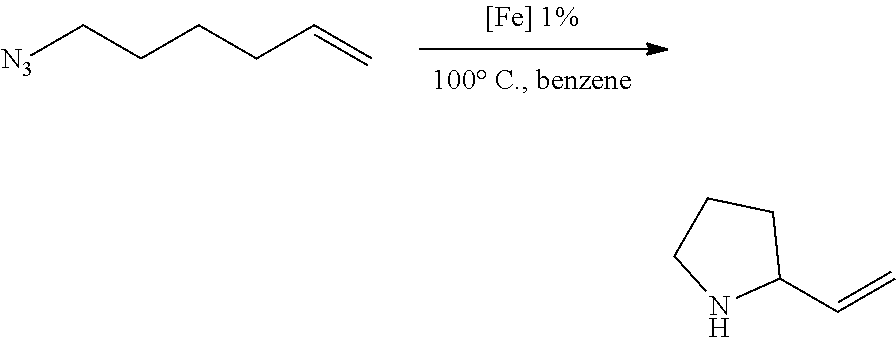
[N3]CCCCC=C.C1(C=C)CCCN1
